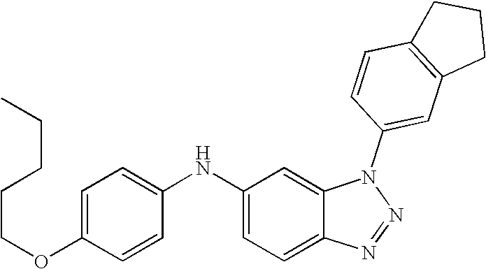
C1=C(OCCCCC)C=CC(NC2=CC=C3C(=C2)N(C2=CC4=C(C=C2)CCC4)N=N3)=C1
